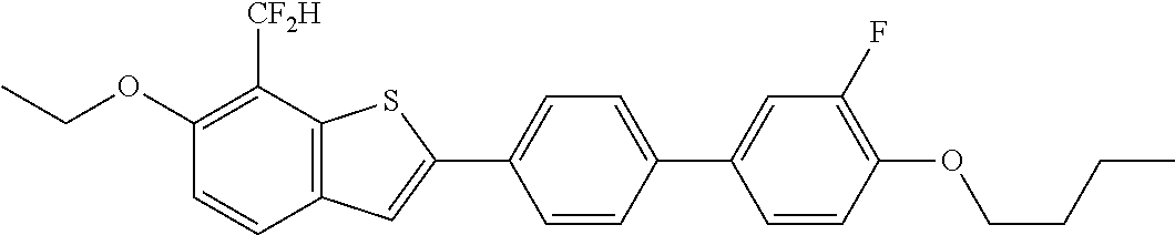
C1(OCC)=C([CF2H])C2=C(C=C1)C=C(C1=CC=C(C3=CC(F)=C(OCCCC)C=C3)C=C1)S2
